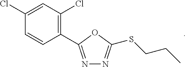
N1=C(C2=C(Cl)C=C(Cl)C=C2)OC(SCCC)=N1
